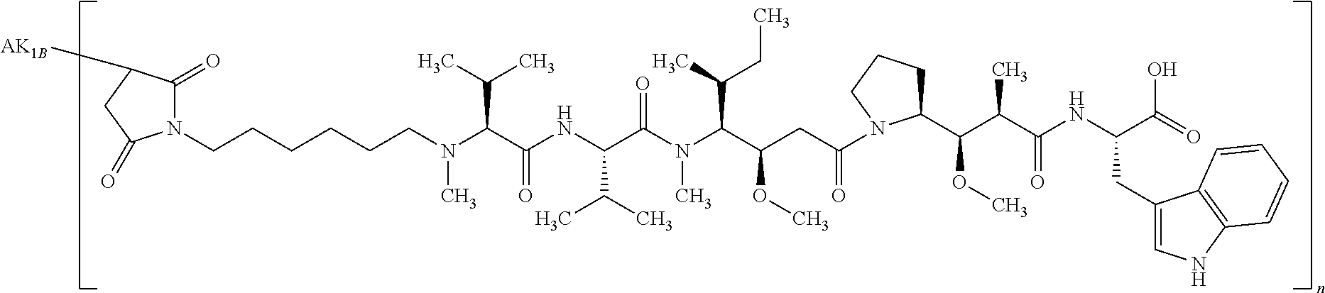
C1(C(C(C(NC(C(=O)O)CC2=CNC3=C2C=CC=C3)=O)C)OC)CCCN1C(CC(C(N(C(C(NC(C(N(CCCCCCN1C(=O)C([AK1B])CC1=O)C)C(C)C)=O)C(C)C)=O)C)C(C)CC)OC)=O
